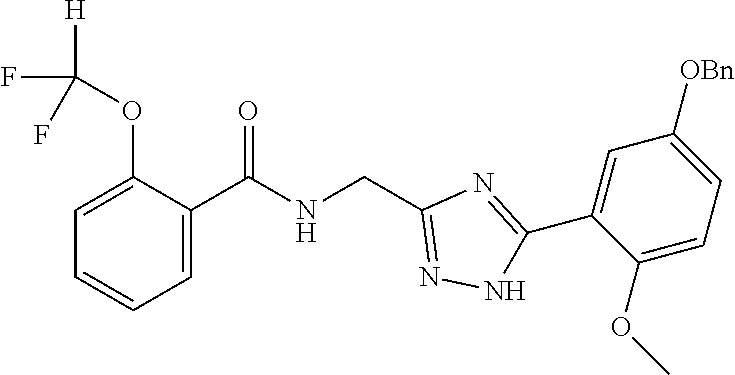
C1=CC=C(C(NCC2=NNC(C3=CC([OBn])=CC=C3OC)=N2)=O)C(OC(F)(F)[H])=C1
